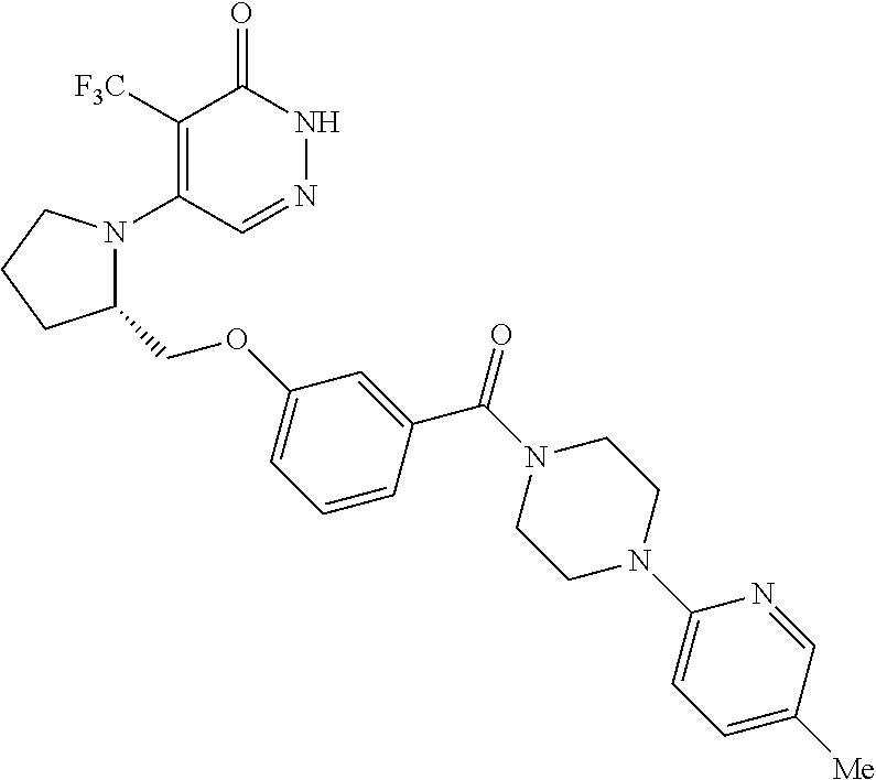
C1([F3C])=C(N2C(COC3=CC=CC(C(N4CCN(C5=CC=C([Me])C=N5)CC4)=O)=C3)CCC2)C=NNC1=O
